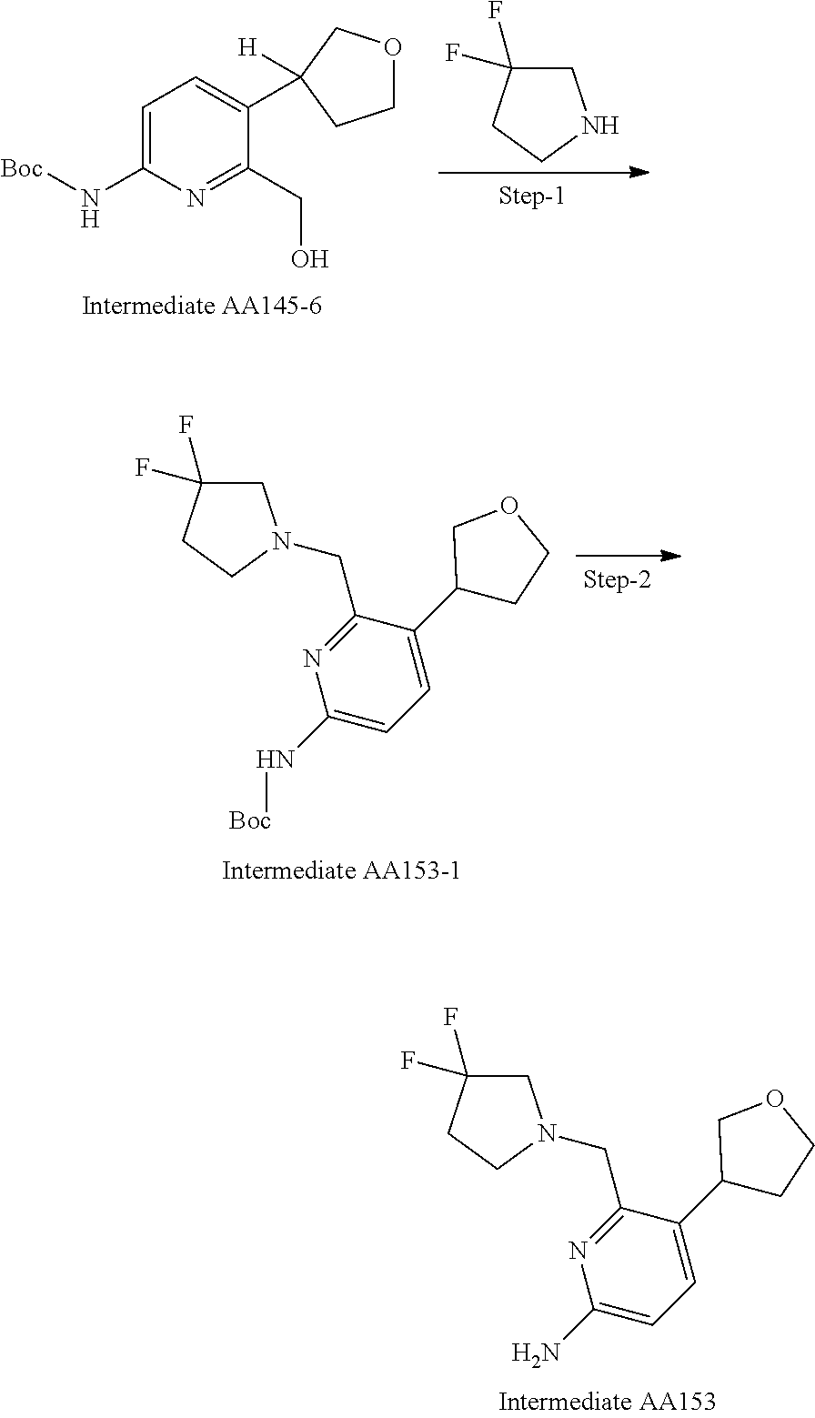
C1OCC(C2=CC=C(N[Boc])N=C2CO)([H])C1.C1C(F)(F)CCN1.C1(C2=CC=C(N[Boc])N=C2CN2CC(F)(F)CC2)CCOC1.C1(C2=CC=C(N)N=C2CN2CC(F)(F)CC2)CCOC1
